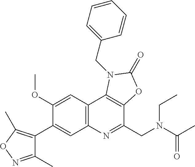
C1(OC)=CC2=C(C=C1C1=C(C)ON=C1C)N=C(CN(C(C)=O)CC)C1=C2N(CC2=CC=CC=C2)C(=O)O1
